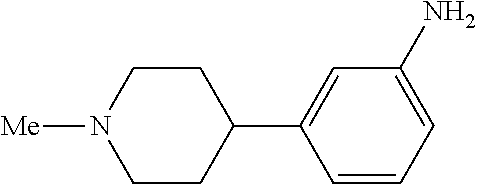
C1=CC=C(N)C=C1C1CCN([Me])CC1
